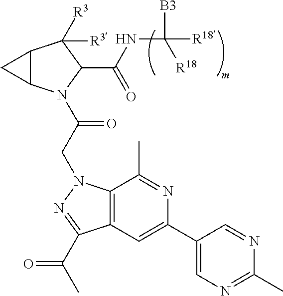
C12C(N(C(CN3C4=C(C=C(C5=CN=C(C)N=C5)N=C4C)C(C(C)=O)=N3)=O)C(C(NC([B3])([R18])[R18])=O)C1([R3])[R3])C2
